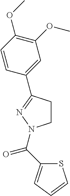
C1CC(C2=CC(OC)=C(OC)C=C2)=NN1C(=O)C1=CC=CS1
